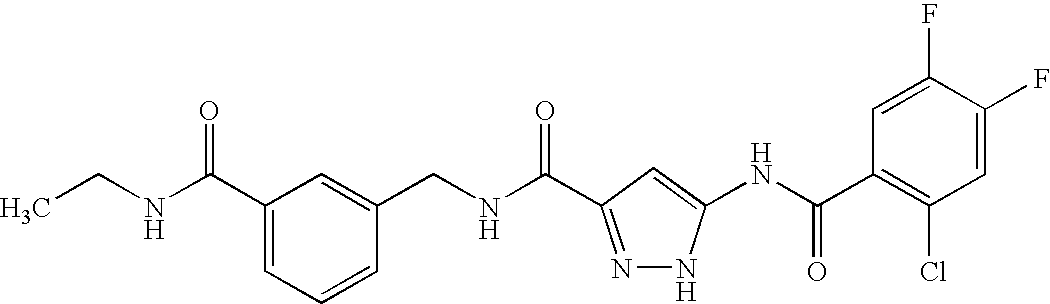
C1(CNC(=O)C2=NNC(NC(C3=C(Cl)C=C(F)C(F)=C3)=O)=C2)=CC(C(NCC)=O)=CC=C1
